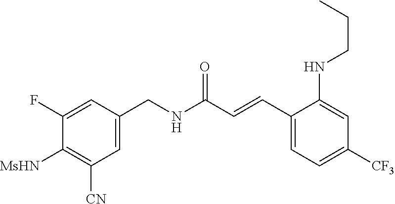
C1(C=CC(NCC2=CC([CN])=C([MsHN])C(F)=C2)=O)=CC=C([CF3])C=C1NCCC
